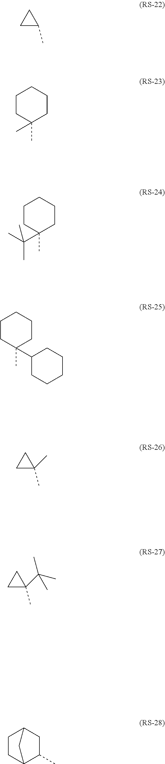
C1C(C)C1.C1CC(C)(C)CCC1.C1CC(C(C)(C)C)(C)CCC1.C1CC(C)(C2CCCCC2)CCC1.C1C(C)(C)C1.C1C(C)(C(C)(C)C)C1.C1(C)C2CCC(C1)C2
